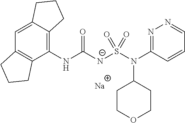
[Na].C1(NC([N-]S(N(C2=NN=CC=C2)C2CCOCC2)(=O)=O)=O)=C2C(=CC3=C1CCC3)CCC2
